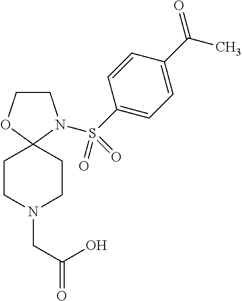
C1COC2(N1S(C1=CC=C(C(C)=O)C=C1)(=O)=O)CCN(CC(O)=O)CC2
